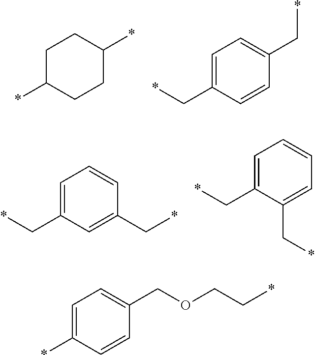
C1C(*)CCC(*)C1.*CC1=CC=C(C*)C=C1.C1(C*)=CC=CC(C*)=C1.C1(C*)=CC=CC=C1C*.C1=CC(*)=CC=C1COCC*
